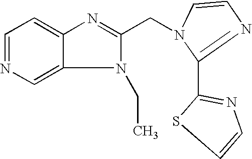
C1=NC=C2C(=C1)N=C(CN1C(C3=NC=CS3)=NC=C1)N2CC
